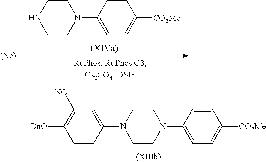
C1CN(C2=CC=C([CO2Me])C=C2)CCN1C1=CC([NC])=C([BnO])C=C1.C1CN(C2=CC=C([CO2Me])C=C2)CCN1
